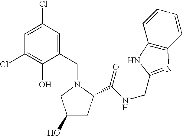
C1(CN2CC(O)CC2C(NCC2=NC3=C(C=CC=C3)N2)=O)=CC(Cl)=CC(Cl)=C1O
